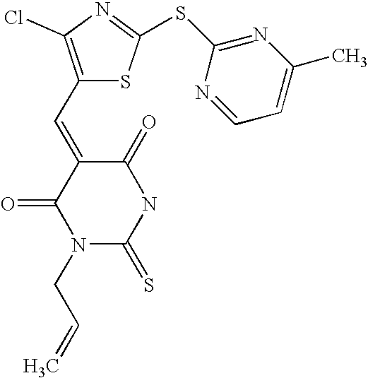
C1(C=C2C(=O)N(CC=C)C(=S)NC2=O)=C(Cl)N=C(SC2=NC(C)=CC=N2)S1
